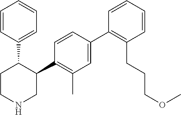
C1=CC(C2CCNCC2C2=C(C)C=C(C3=C(CCCOC)C=CC=C3)C=C2)=CC=C1
